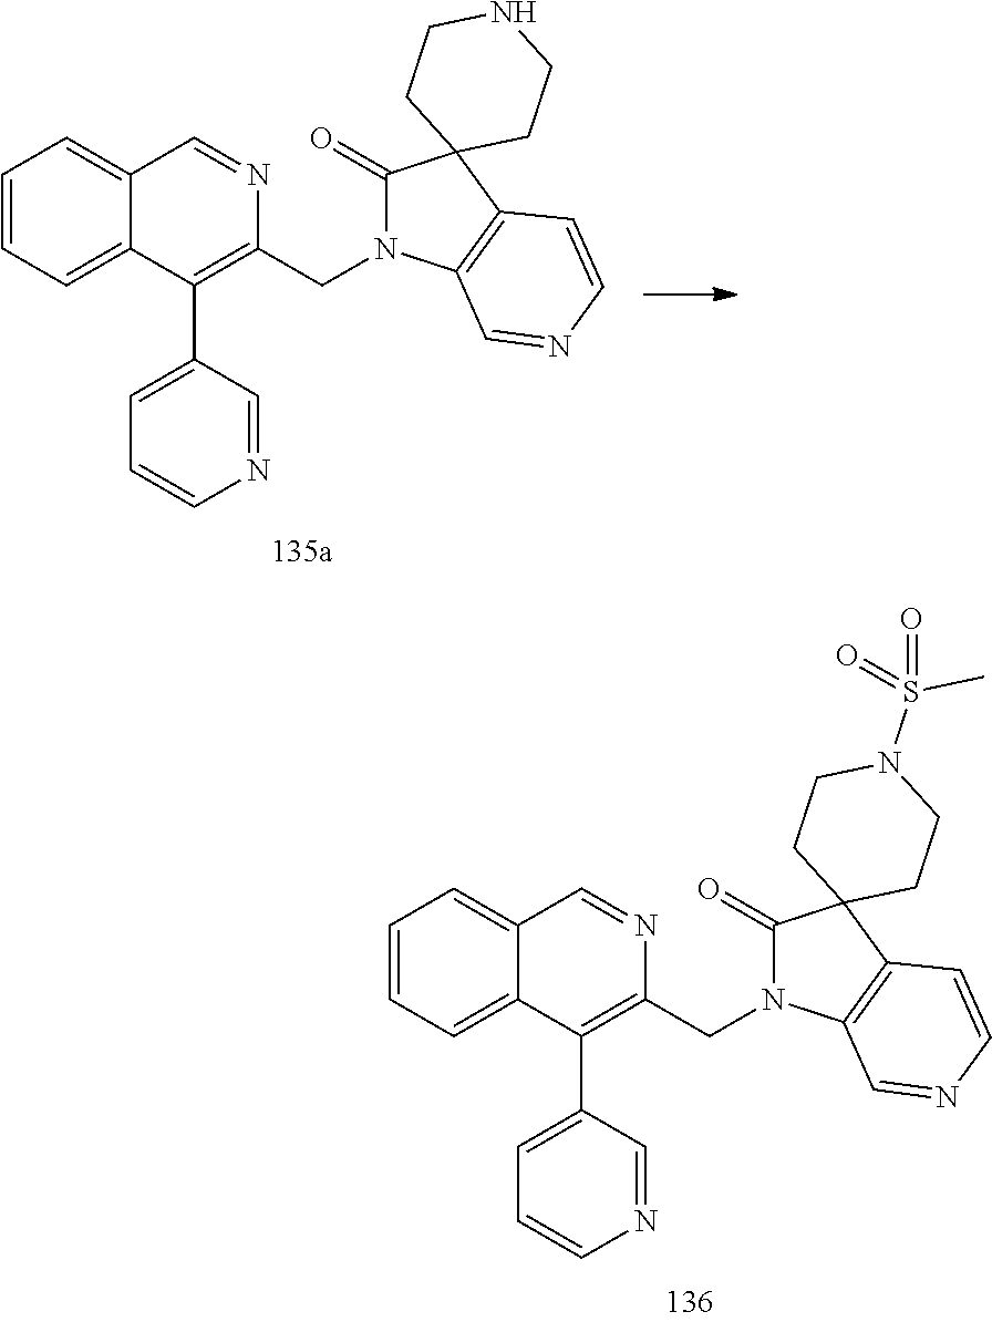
C1=CC=C2C(=C1)C=NC(CN1C(=O)C3(C4=C1C=NC=C4)CCN(S(=O)(C)=O)CC3)=C2C1=CC=CN=C1.C1=CC=C2C(=C1)C=NC(CN1C(=O)C3(C4=C1C=NC=C4)CCNCC3)=C2C1=CC=CN=C1
